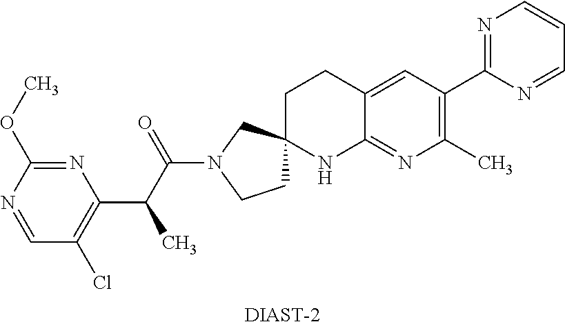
C1=NC(OC)=NC(C(C(N2CCC3(C2)CCC2=CC(C4=NC=CC=N4)=C(C)N=C2N3)=O)C)=C1Cl.[DIAST-2]
